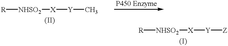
[R][NHSO2][X][Y]C.[R][NHSO2][X][Y][Z]
